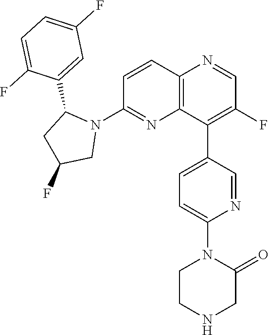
C1=CC2=C(N=C1N1C(C3=CC(F)=CC=C3F)CC(F)C1)C(C1=CC=C(N3CCNCC3=O)N=C1)=C(F)C=N2
